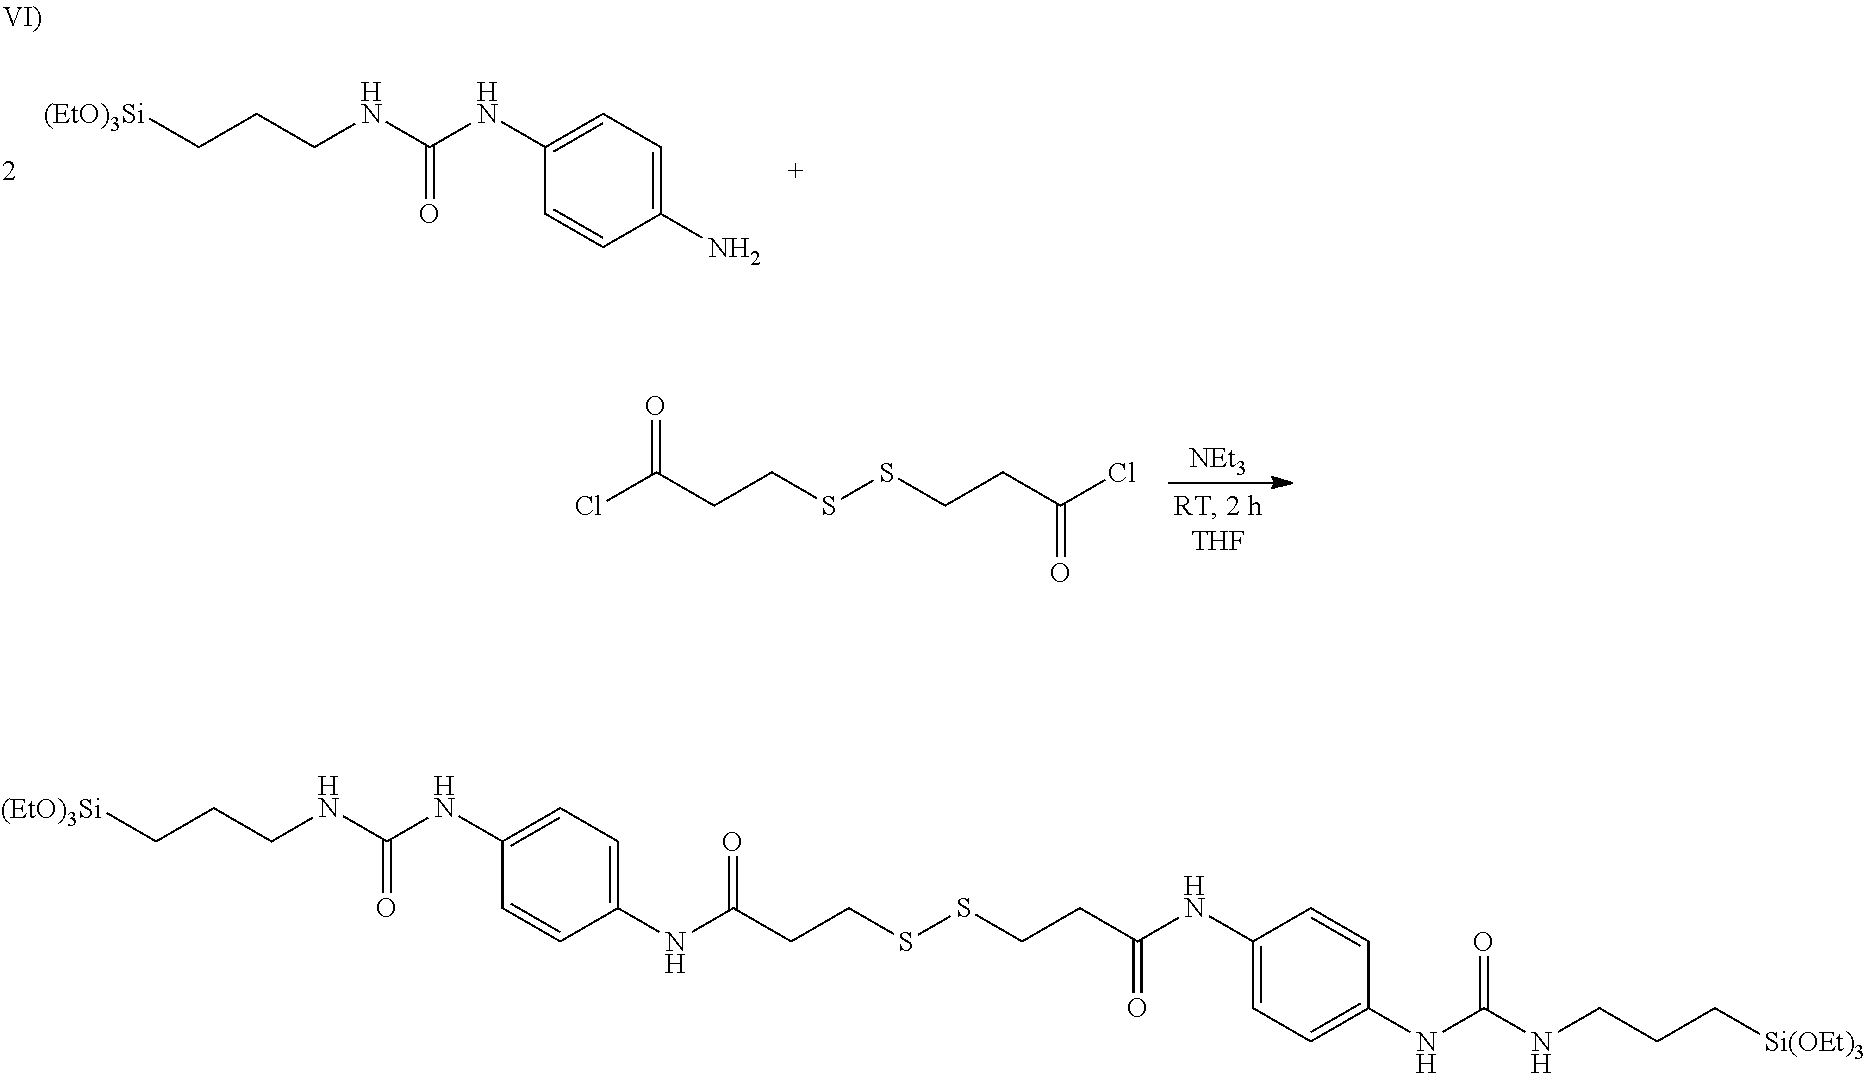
[(EtO)3Si]CCCNC(NC1=CC=C(N)C=C1)=O.[NEt3].ClC(CCSSCCC(Cl)=O)=O.[(EtO)3Si]CCCNC(NC1=CC=C(NC(CCSSCCC(=O)NC2=CC=C(NC(NCCC[Si(OEt)3])=O)C=C2)=O)C=C1)=O
